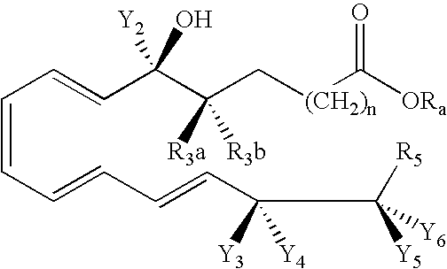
C(=CC=CC=CC(CC([R5])([Y5])[Y6])([Y3])[Y4])C=CC(C(C[(CH2)n]C([ORa])=O)([R3b])[R3a])([Y2])O
